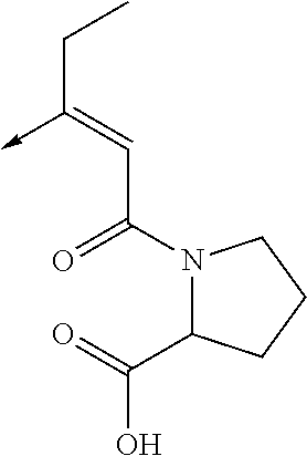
C(C(N1C(C(=O)O)CCC1)=O)=C(CC)->C
